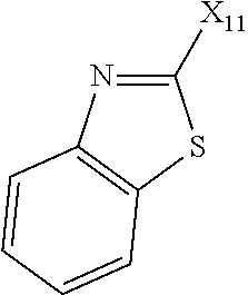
C1([X11])=NC2=C(S1)C=CC=C2
